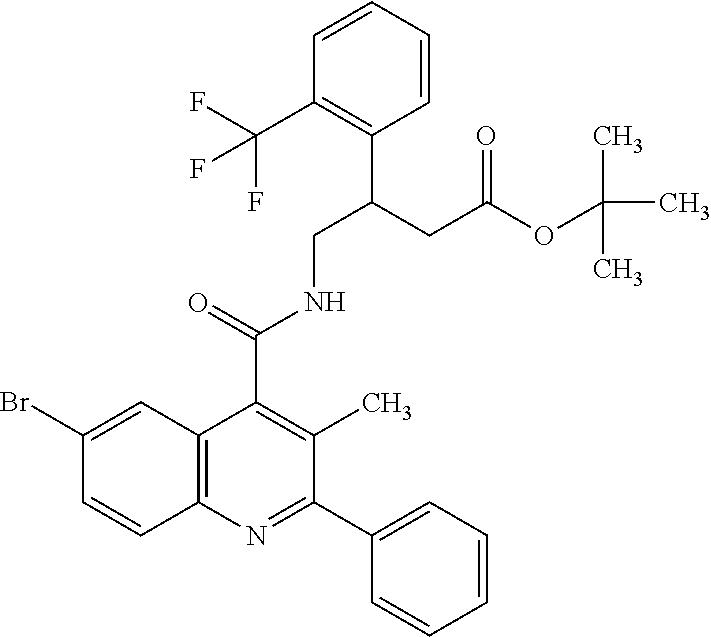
C1(C2=CC=CC=C2)=NC2=C(C(C(=O)NCC(CC(OC(C)(C)C)=O)C3=C(C(F)(F)F)C=CC=C3)=C1C)C=C(Br)C=C2
